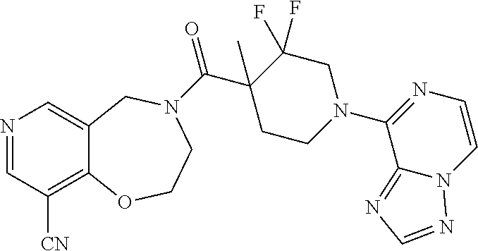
N1=CC([CN])=C2C(=C1)CN(C(C1(C)CCN(C3=NC=CN4C3=NC=N4)CC1(F)F)=O)CCO2
